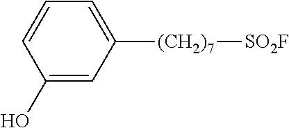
C1(O)=CC([(CH2)7][SO2F])=CC=C1
